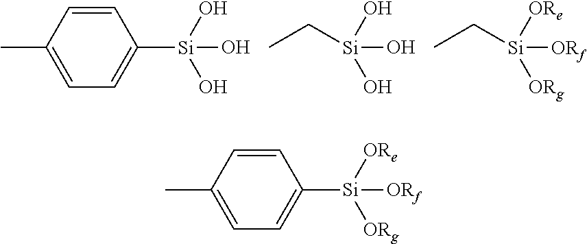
CC1=CC=C([Si](O)(O)O)C=C1.[Si](O)(O)(O)CC.[Si]([ORf])([ORe])([ORg])CC.CC1=CC=C([Si]([ORf])([ORe])[ORg])C=C1
